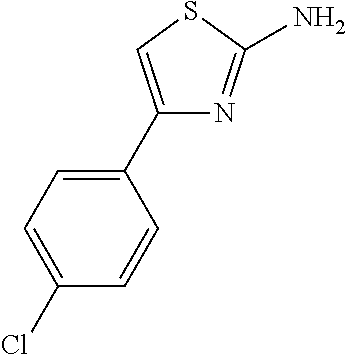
C1(Cl)=CC=C(C2=CSC(N)=N2)C=C1
